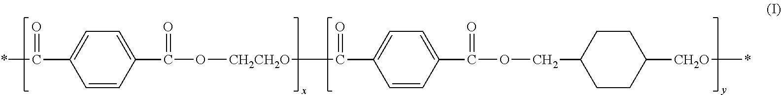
C1=CC(C(O[CH2CH2O]C(C2=CC=C(C(OCC3CCC([CH2O]*)CC3)=O)C=C2)=O)=O)=CC=C1C(*)=O
